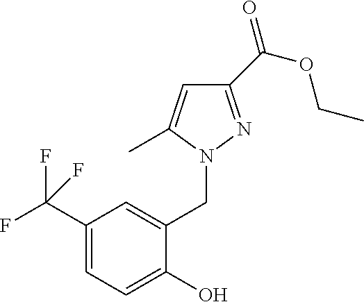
C1(C(F)(F)F)=CC=C(O)C(CN2N=C(C(OCC)=O)C=C2C)=C1
